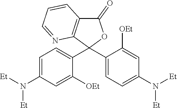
C1(C2(C3=CC=C(N([Et])[Et])C=C3[OEt])OC(=O)C3=C2N=CC=C3)=CC=C(N([Et])[Et])C=C1[OEt]
